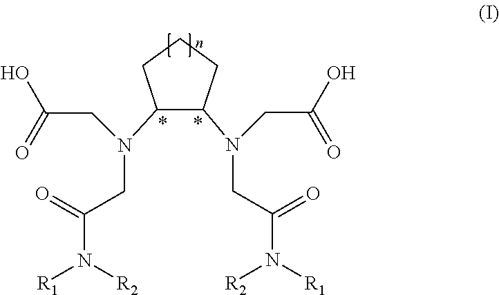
C1(N(CC(=O)O)CC(N([R1])[R2])=O)C(N(CC(O)=O)CC(=O)N([R2])[R1])CCC1
